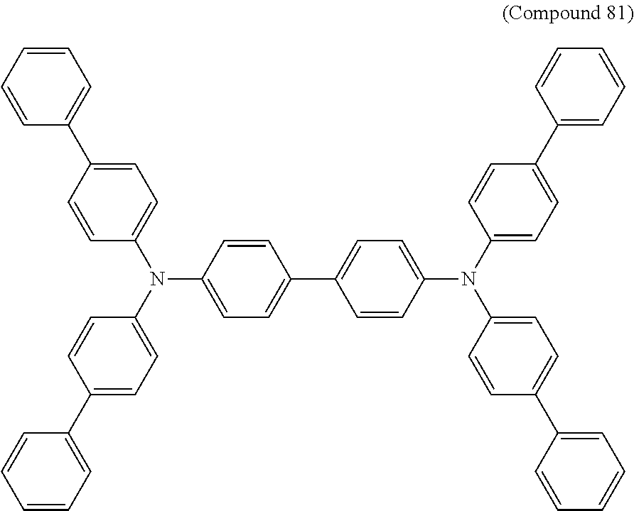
C1=C(N(C2=CC=C(C3=CC=CC=C3)C=C2)C2=CC=C(C3=CC=CC=C3)C=C2)C=CC(C2=CC=C(N(C3=CC=C(C4=CC=CC=C4)C=C3)C3=CC=C(C4=CC=CC=C4)C=C3)C=C2)=C1
